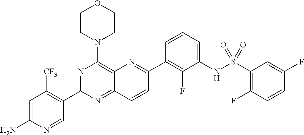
C1=C(N)N=CC(C2=NC(N3CCOCC3)=C3C(=N2)C=CC(C2=C(F)C(NS(=O)(=O)C4=C(F)C=CC(F)=C4)=CC=C2)=N3)=C1[CF3]
